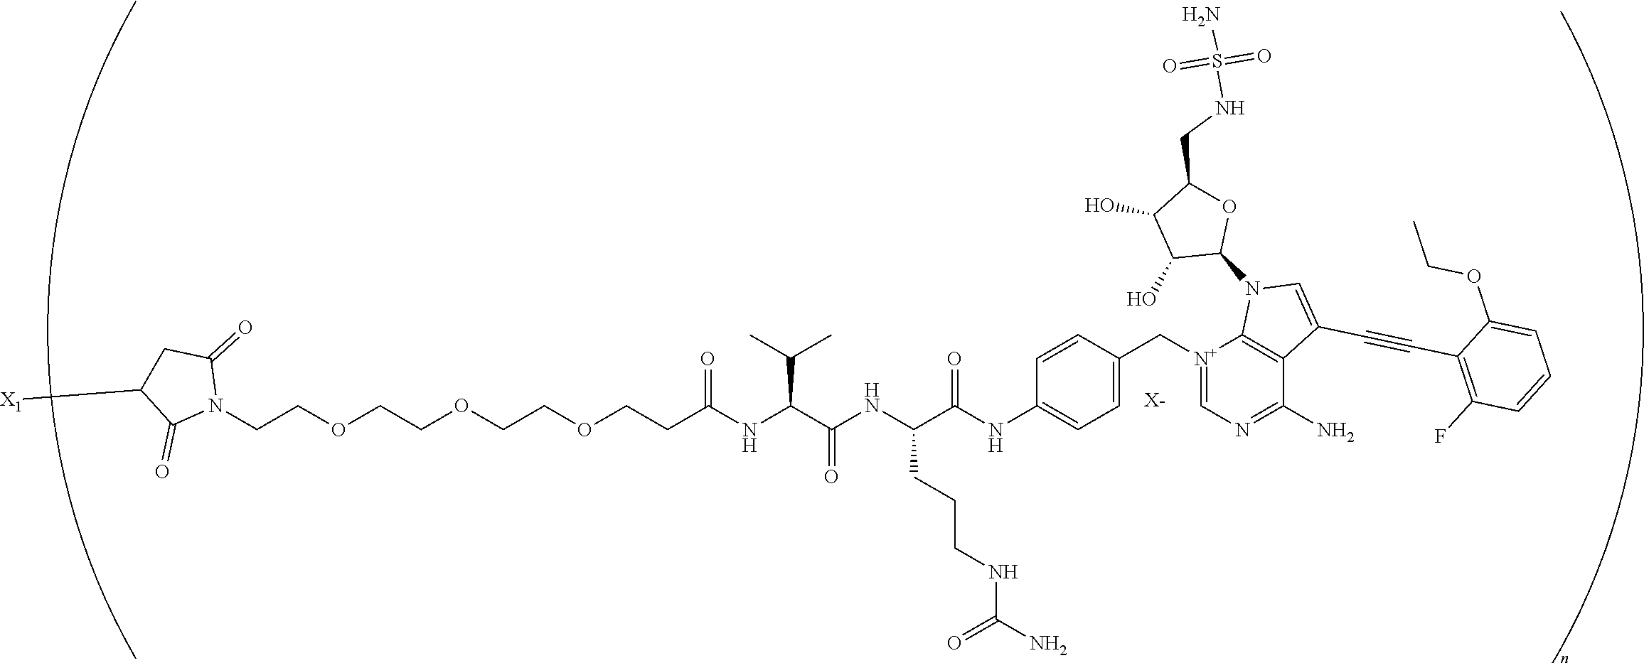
[X-].C(COCCOCCOCCC(NC(C(NC(C(NC1=CC=C(C[N+]2=CN=C(N)C3=C2N(C2OC(CNS(N)(=O)=O)C(O)C2O)C=C3C#CC2=C(F)C=CC=C2OCC)C=C1)=O)CCCNC(=O)N)=O)C(C)C)=O)N1C(=O)CC([X1])C1=O
